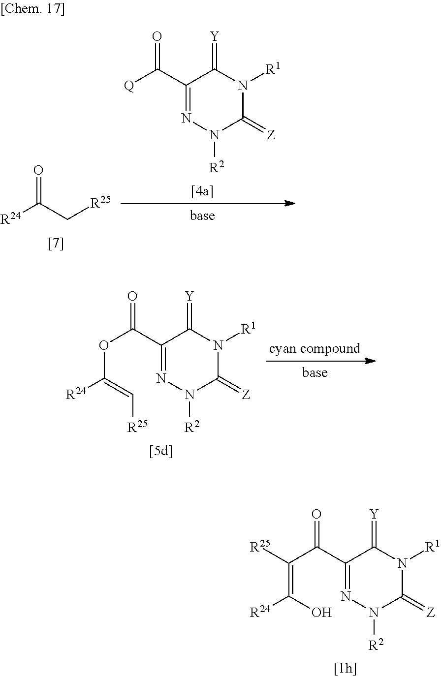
O(C(=O)C1=NN([R2])C(=[Z])N([R1])C1=[Y])C(=C[R25])[R24].C(C(=O)C1=NN([R2])C(=[Z])N([R1])C1=[Y])(=C(O)[R24])[R25].O=C([R24])C[R25].[Q]C(=O)C1=NN([R2])C(=[Z])N([R1])C1=[Y]
